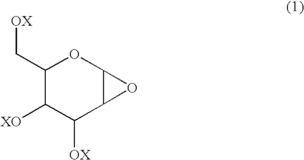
C1(C[OX])C([XO])C([OX])C2C(O1)O2
